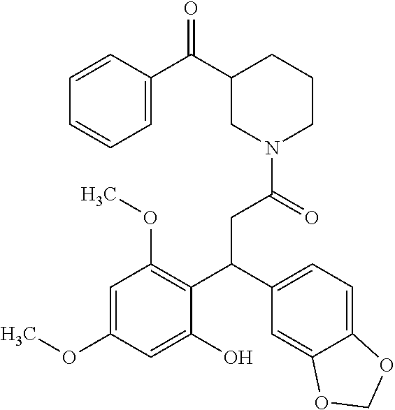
C1(C(C2=CC=CC=C2)=O)CN(C(=O)CC(C2=C(OC)C=C(OC)C=C2O)C2=CC=C3C(=C2)OCO3)CCC1
